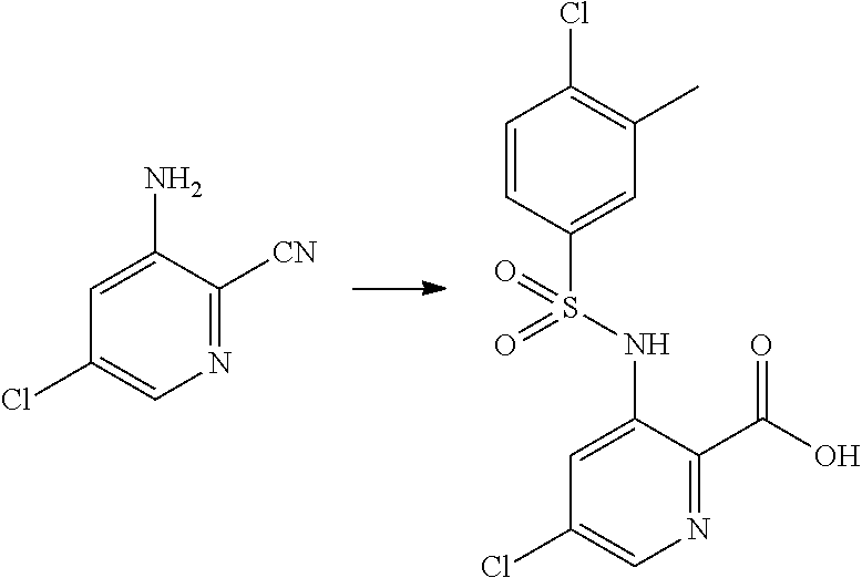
C1=CC(S(=O)(=O)NC2=CC(Cl)=CN=C2C(O)=O)=CC(C)=C1Cl.C1=C(N)C([CN])=NC=C1Cl
